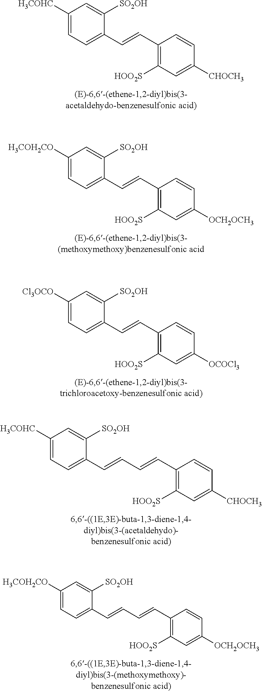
C1([H3COHC])=CC=C(C=CC2=C([HOO2S])C=C([CHOCH3])C=C2)C([SO2OH])=C1.C1([H3COH2CO])=CC=C(C=CC2=C([HOO2S])C=C([OCH2OCH3])C=C2)C([SO2OH])=C1.C1([Cl3OCO])=CC=C(C=CC2=C([HOO2S])C=C([OCOCl3])C=C2)C([SO2OH])=C1.C1([H3COHC])=CC=C(C=CC=CC2=C([HOO2S])C=C([CHOCH3])C=C2)C([SO2OH])=C1.C1([H3COH2CO])=CC=C(C=CC=CC2=C([HOO2S])C=C([OCH2OCH3])C=C2)C([SO2OH])=C1
